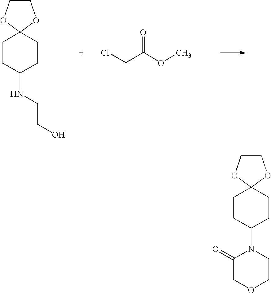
C1COC2(O1)CCC(NCCO)CC2.ClCC(OC)=O.C1COC2(O1)CCC(N1CCOCC1=O)CC2
